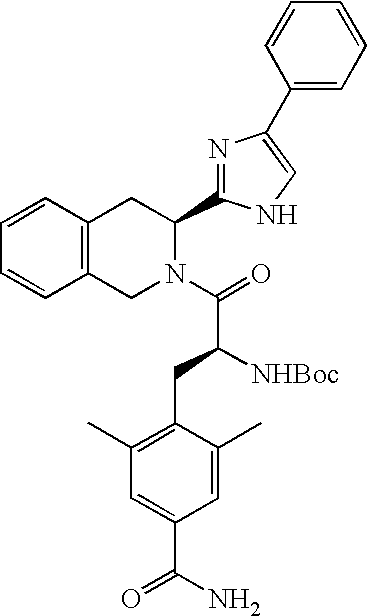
C12=C(CN(C(=O)C([NHBoc])CC3=C(C)C=C(C(N)=O)C=C3C)C(C3=NC(C4=CC=CC=C4)=CN3)C1)C=CC=C2
